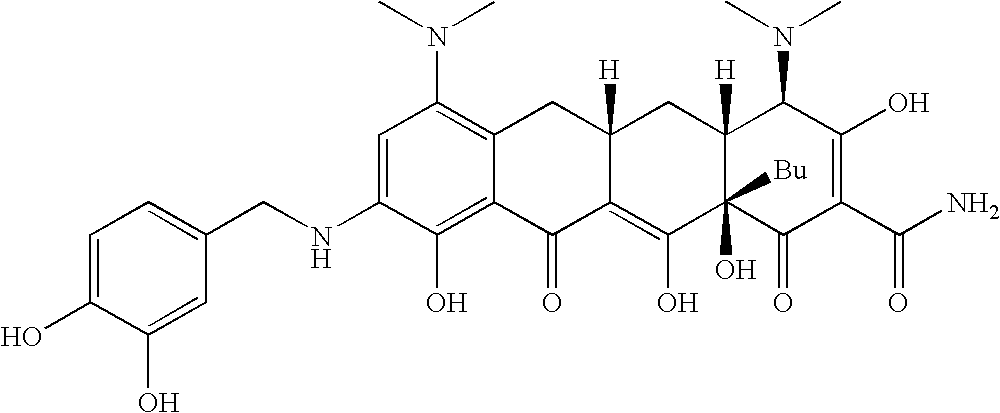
C1=C(NCC2=CC=C(O)C(O)=C2)C(O)=C2C(=C1N(C)C)CC1([H])C(=C(O)C3(O)([Bu])C([H])(C1)C(N(C)C)C(O)=C(C(N)=O)C3=O)C2=O
